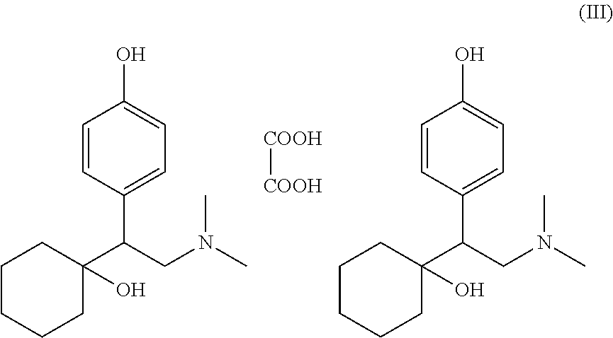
C1=CC(C(CN(C)C)C2(O)CCCCC2)=CC=C1O.[COOH][COOH].C1=CC(C(CN(C)C)C2(O)CCCCC2)=CC=C1O
